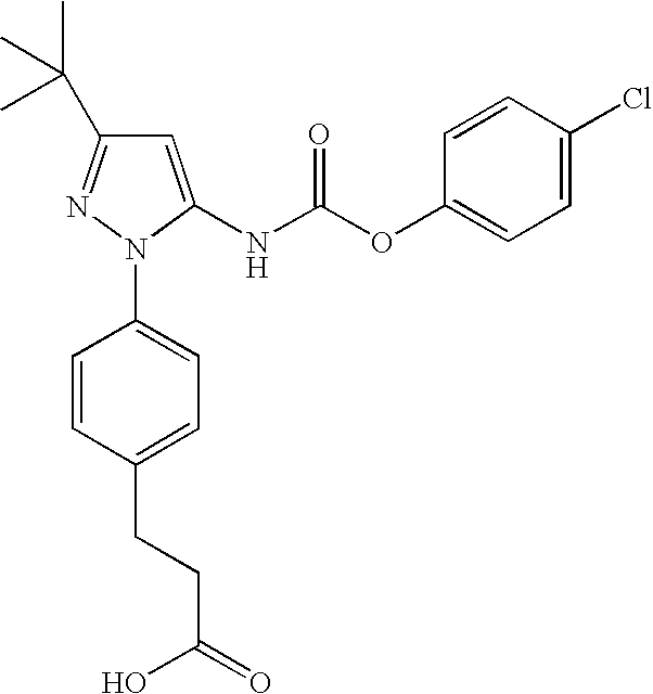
C1=C(NC(OC2=CC=C(Cl)C=C2)=O)N(C2=CC=C(CCC(=O)O)C=C2)N=C1C(C)(C)C
